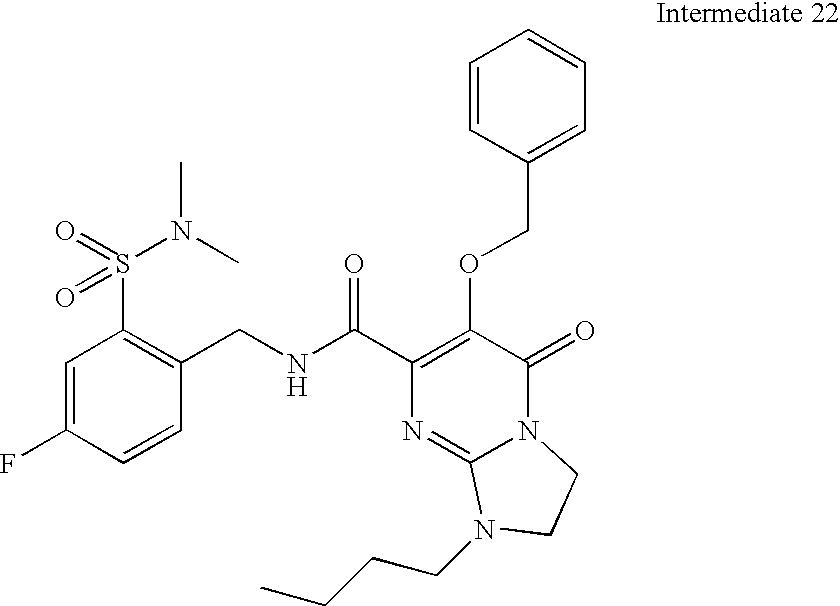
N(C(C1=C(OCC2=CC=CC=C2)C(=O)N2C(=N1)N(CCCC)CC2)=O)CC1=C(S(N(C)C)(=O)=O)C=C(F)C=C1
